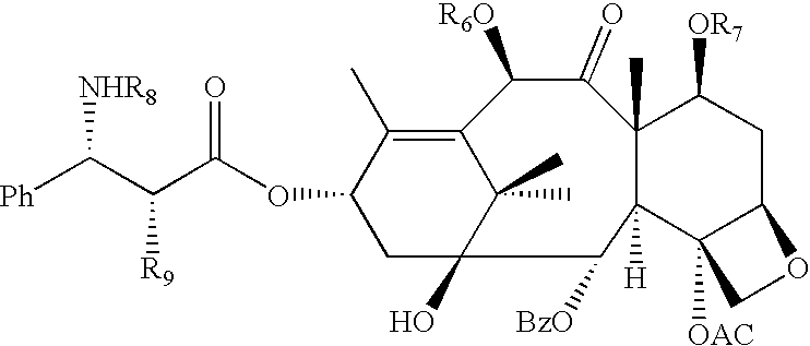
C12=C(C)C(OC(C(C([Ph])[NHR8])[R9])=O)CC(O)(C1(C)C)C([BzO])C1([H])C(C)(C(=O)C2[R6O])C([OR7])CC2C1([OAC])CO2
